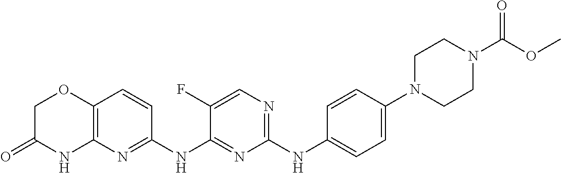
C1(NC2=CC=C(N3CCN(C(OC)=O)CC3)C=C2)=NC=C(F)C(NC2=NC3=C(C=C2)OCC(=O)N3)=N1
